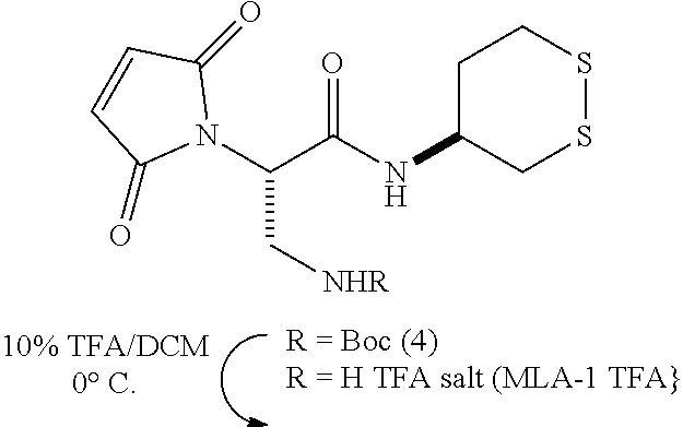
C1C(NC(C(N2C(=O)C=CC2=O)C[NHR])=O)CSSC1
